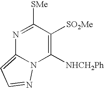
N1=C([SMe])C([SO2Me])=C([NHCH2Ph])N2C1=CC=N2
